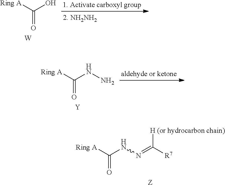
C(=O)([Ring A])O.[W].C(=O)([Ring A])NN.[Y].C(=O)([Ring A])NN=C([R7])[H (or hydrocarbon chain)].[Z]
